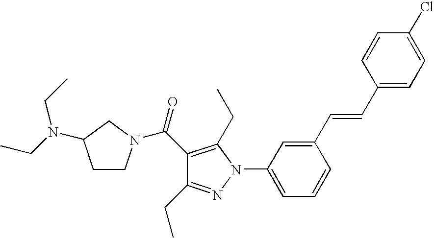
C1(N2C(CC)=C(C(=O)N3CCC(N(CC)CC)C3)C(CC)=N2)=CC=CC(C=CC2=CC=C(Cl)C=C2)=C1
